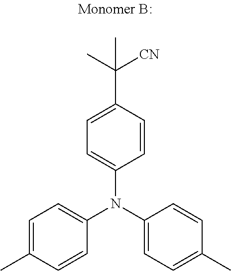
C1=C(C)C=CC(N(C2=CC=C(C)C=C2)C2=CC=C(C([CN])(C)C)C=C2)=C1
